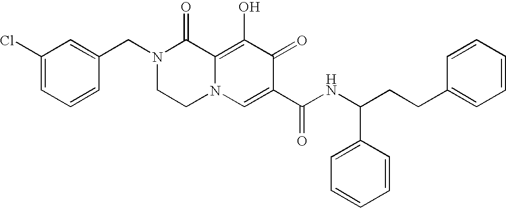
C1(Cl)=CC=CC(CN2CCN3C(=C(O)C(=O)C(C(NC(CCC4=CC=CC=C4)C4=CC=CC=C4)=O)=C3)C2=O)=C1
